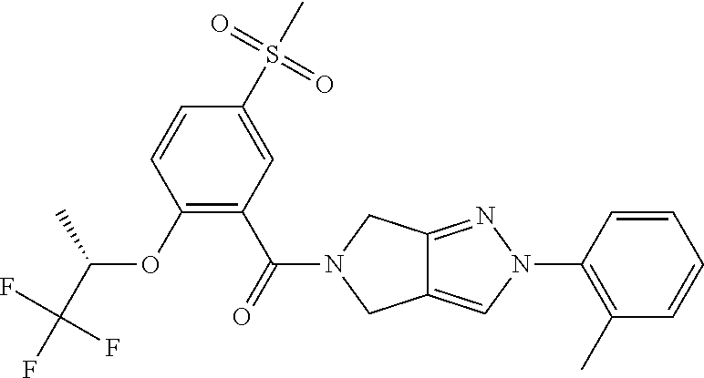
C1(S(C)(=O)=O)=CC(C(=O)N2CC3=CN(C4=C(C)C=CC=C4)N=C3C2)=C(OC(C(F)(F)F)C)C=C1
